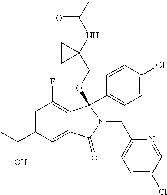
C1=C(C(C)(O)C)C=C2C(=C1F)C(OCC1(NC(=O)C)CC1)(C1=CC=C(Cl)C=C1)N(CC1=CC=C(Cl)C=N1)C2=O
